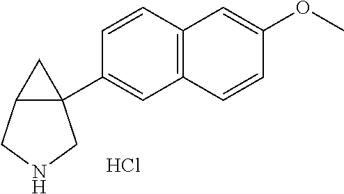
C1=CC2=C(C=C1C13C(C1)CNC3)C=CC(OC)=C2.Cl
